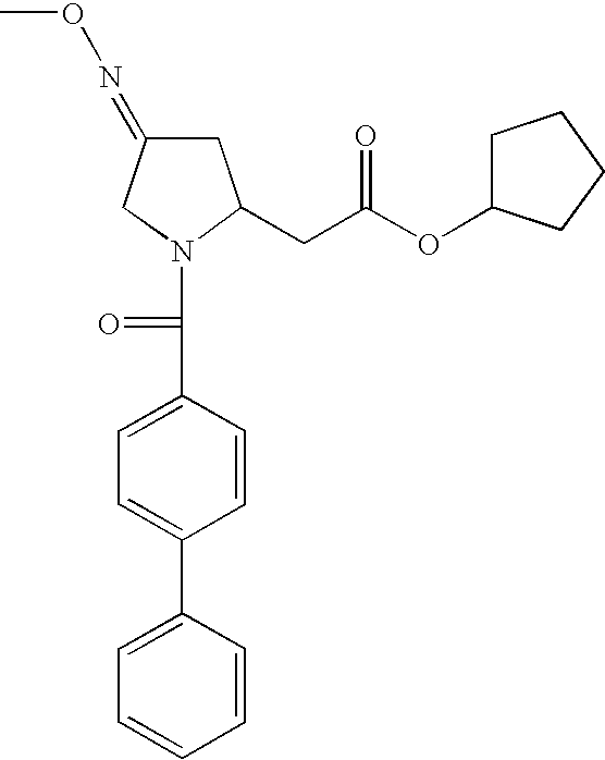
C1=C(C2=CC=C(C(=O)N3C(CC(OC4CCCC4)=O)CC(=NOC)C3)C=C2)C=CC=C1
